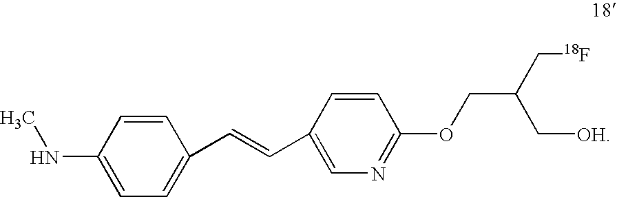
N(C1=CC=C(C=CC2=CN=C(OCC(C[18F])C[OH])C=C2)C=C1)C
